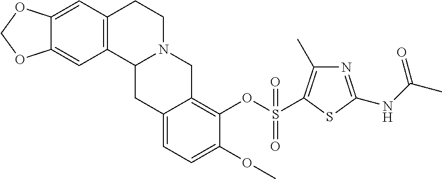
C12=CC3=C(C=C1OCO2)CCN1C3CC2=CC=C(OC)C(OS(=O)(=O)C3=C(C)N=C(NC(C)=O)S3)=C2C1
